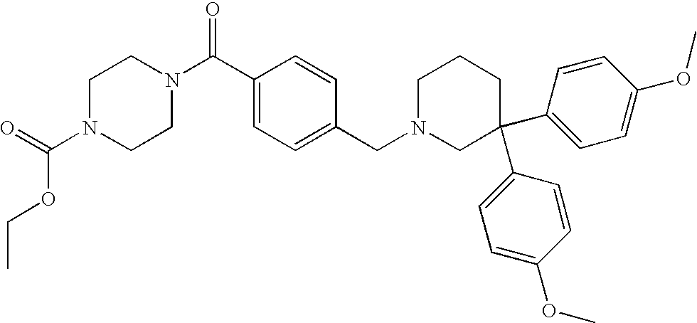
C1N(C(=O)OCC)CCN(C(C2=CC=C(CN3CC(C4=CC=C(OC)C=C4)(C4=CC=C(OC)C=C4)CCC3)C=C2)=O)C1
